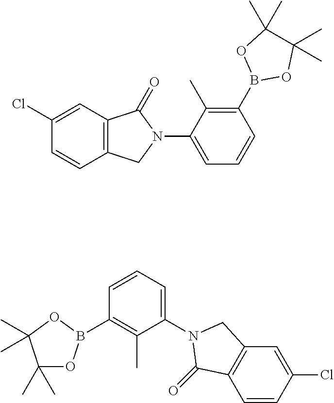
C1(Cl)=CC2=C(C=C1)CN(C1=CC=CC(B3OC(C)(C)C(C)(C)O3)=C1C)C2=O.C1=CC=C(N2CC3=C(C=CC(Cl)=C3)C2=O)C(C)=C1B1OC(C)(C)C(C)(C)O1
